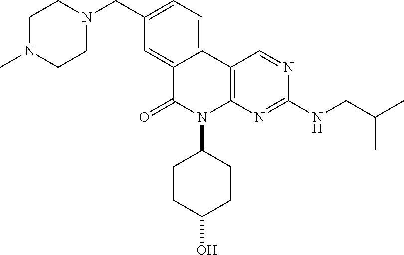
C12=CC=C(CN3CCN(C)CC3)C=C1C(=O)N(C1CCC(O)CC1)C1=C2C=NC(NCC(C)C)=N1
